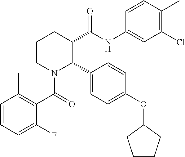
C1=CC=C(F)C(C(=O)N2C(C3=CC=C(OC4CCCC4)C=C3)C(C(NC3=CC(Cl)=C(C)C=C3)=O)CCC2)=C1C
